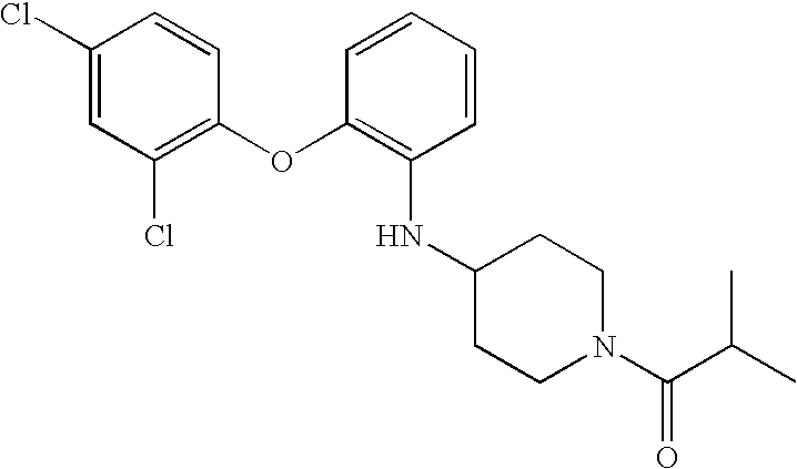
O(C1=C(Cl)C=C(Cl)C=C1)C1=C(NC2CCN(C(C(C)C)=O)CC2)C=CC=C1
